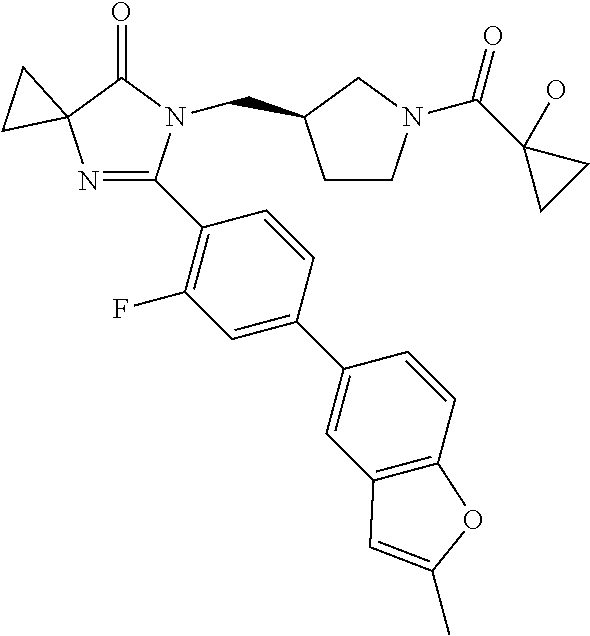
N1=C(C2=C(F)C=C(C3=CC4=C(C=C3)OC(C)=C4)C=C2)N(CC2CCN(C(C3(O)CC3)=O)C2)C(=O)C12CC2
